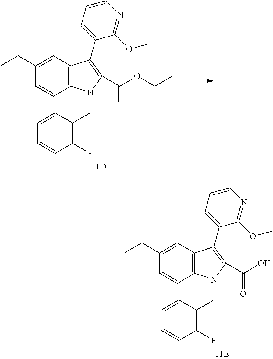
C12=C(N(CC3=C(F)C=CC=C3)C(C(O)=O)=C1C1=CC=CN=C1OC)C=CC(CC)=C2.C12=C(N(CC3=C(F)C=CC=C3)C(C(OCC)=O)=C1C1=CC=CN=C1OC)C=CC(CC)=C2
